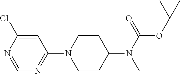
C1=C(Cl)N=CN=C1N1CCC(N(C(=O)OC(C)(C)C)C)CC1
